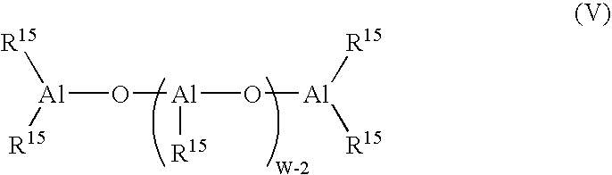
[Al](O[Al]([R15])O[Al]([R15])[R15])([R15])[R15]
